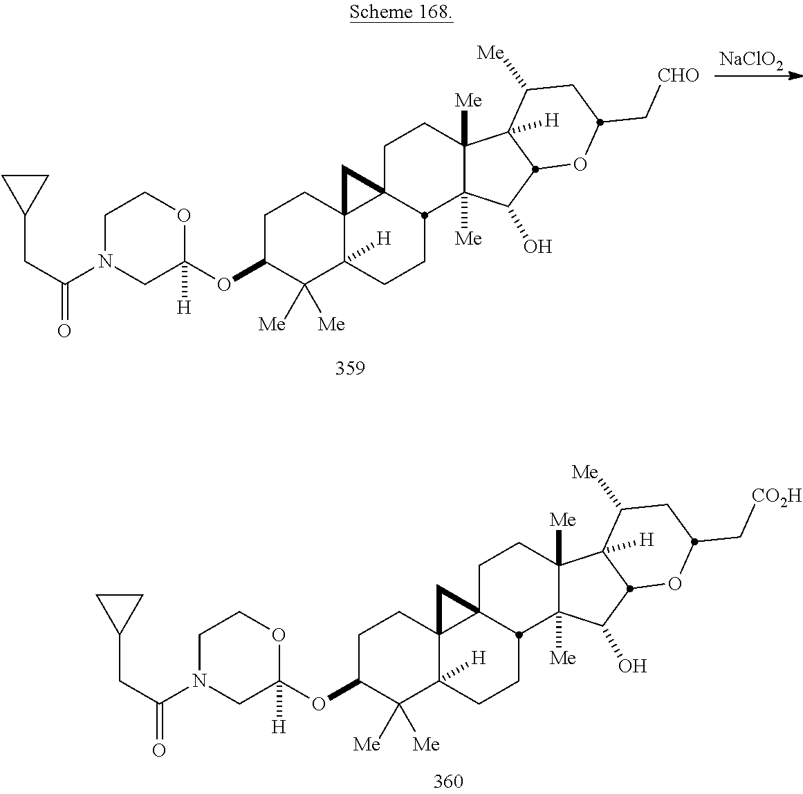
C1N(C(CC2CC2)=O)CC(OC2C([Me])([Me])C3([H])C4(CC2)C2(CCC5([Me])C([Me])(C(O)C6C5([H])C([Me])CC(C[CO2H])O6)C2CC3)C4)([H])OC1.C1N(C(CC2CC2)=O)CC(OC2C([Me])([Me])C3([H])C4(CC2)C2(CCC5([Me])C([Me])(C(O)C6C5([H])C([Me])CC(C[CHO])O6)C2CC3)C4)([H])OC1.[NaClO2]
